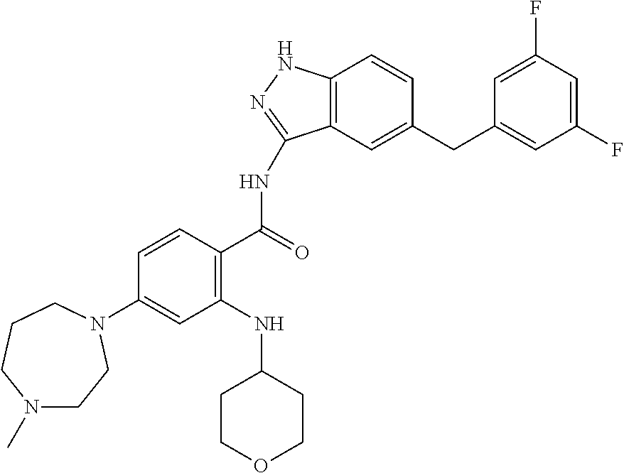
C1(N2CCCN(C)CC2)=CC(NC2CCOCC2)=C(C(=O)NC2=NNC3=C2C=C(CC2=CC(F)=CC(F)=C2)C=C3)C=C1
